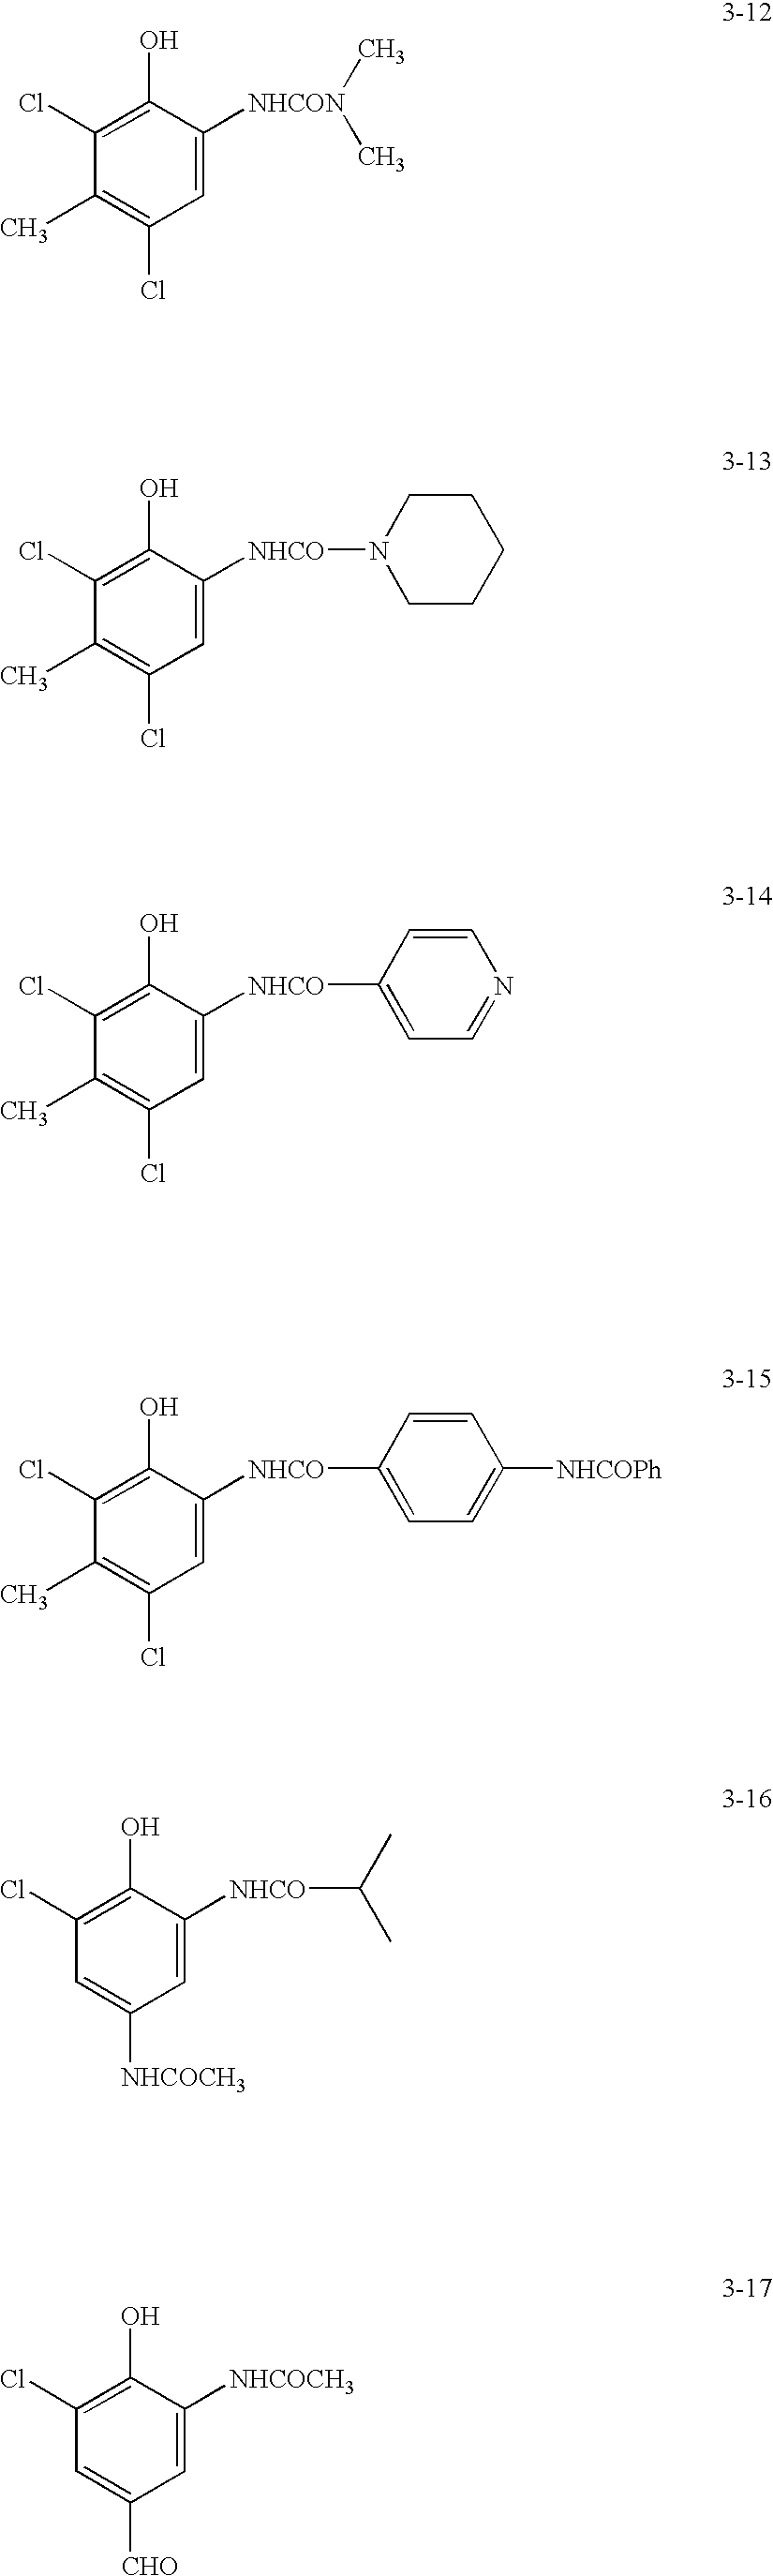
C1=C([NHCON](C)C)C(O)=C(Cl)C(C)=C1Cl.C1=C([NHCO]N2CCCCC2)C(O)=C(Cl)C(C)=C1Cl.C1=C([NHCO]C2=CC=NC=C2)C(O)=C(Cl)C(C)=C1Cl.C1=C([NHCO]C(C)C)C(O)=C(Cl)C=C1[NHCOCH3].C1=C([NHCOCH3])C(O)=C(Cl)C=C1[CHO].C1=C([NHCO]C2=CC=C([NHCOPh])C=C2)C(O)=C(Cl)C(C)=C1Cl
